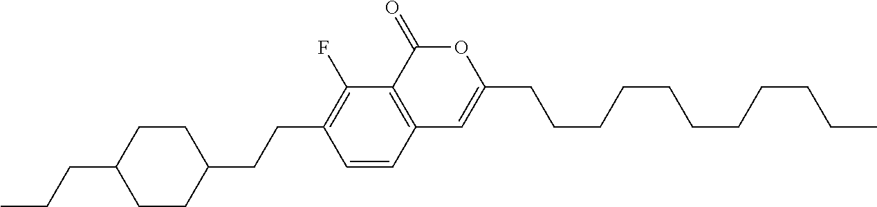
C12=C(C(=O)OC(CCCCCCCCCCC)=C1)C(F)=C(CCC1CCC(CCC)CC1)C=C2
